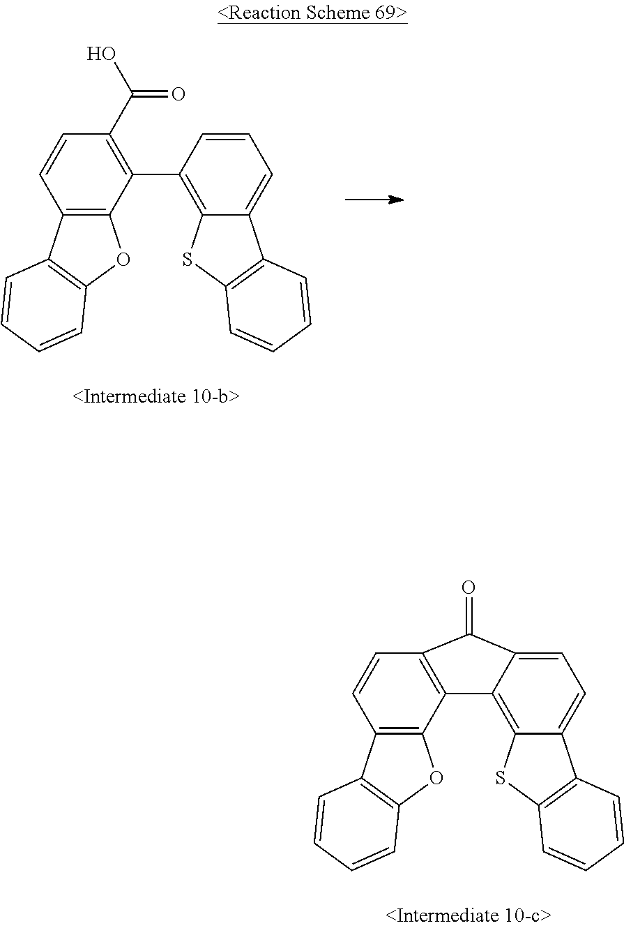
C1=CC2=C(C3=C1C(=O)C1=CC=C4C(=C31)SC1=C4C=CC=C1)OC1=C2C=CC=C1.C1=CC2=C(C(C3=C4C(=CC=C3)C3=C(S4)C=CC=C3)=C1C(O)=O)OC1=C2C=CC=C1
